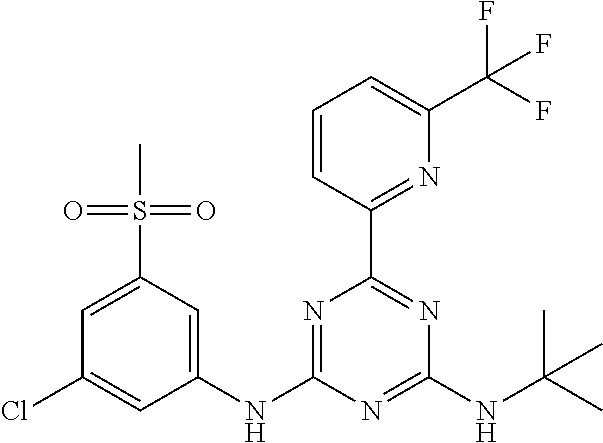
C1(NC2=NC(C3=NC(C(F)(F)F)=CC=C3)=NC(NC(C)(C)C)=N2)=CC(S(C)(=O)=O)=CC(Cl)=C1
